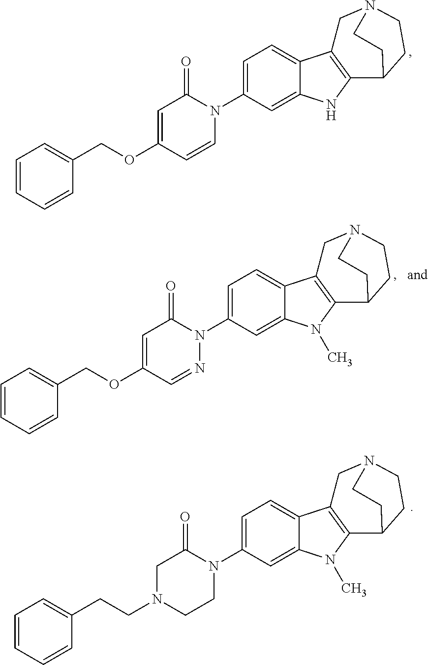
C1=CC=CC(COC2=CC(=O)N(C3=CC=C4C(=C3)NC3=C4CN4CCC3CC4)C=C2)=C1.C1=CC=CC(COC2=CC(=O)N(C3=CC=C4C(=C3)N(C)C3=C4CN4CCC3CC4)N=C2)=C1.C1=CC=CC(CCN2CCN(C3=CC=C4C(=C3)N(C)C3=C4CN4CCC3CC4)C(=O)C2)=C1
